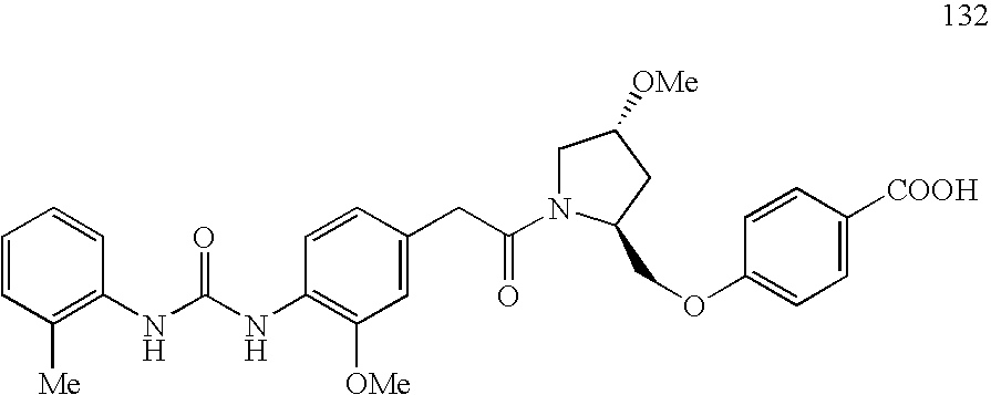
C1=CC([Me])=C(NC(NC2=C([OMe])C=C(CC(=O)N3CC([OMe])CC3COC3=CC=C([COOH])C=C3)C=C2)=O)C=C1
